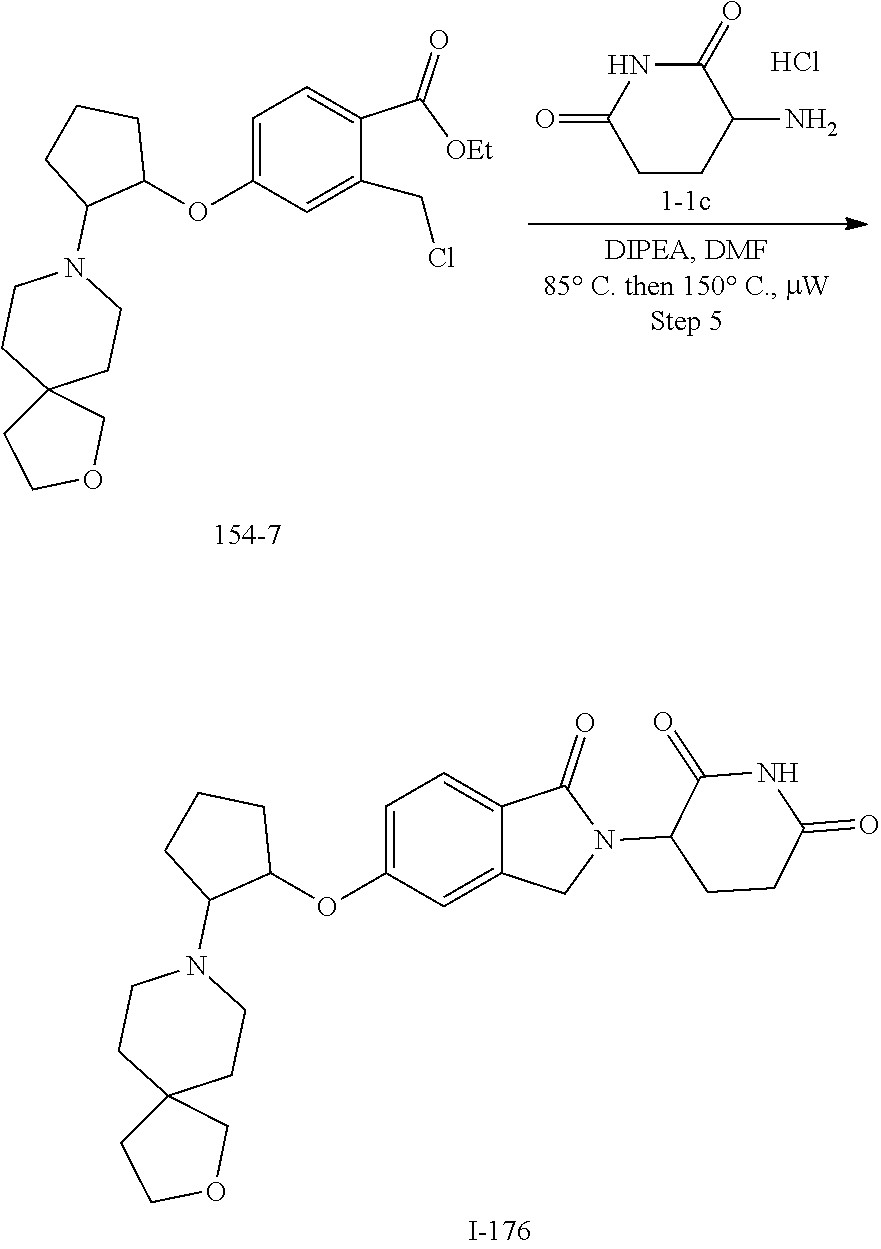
C1=C(OC2CCCC2N2CCC3(CC2)CCOC3)C=C(CCl)C(C([OEt])=O)=C1.C1CC(N)C(=O)NC1=O.Cl.C1=C(OC2CCCC2N2CCC3(CC2)CCOC3)C=C2C(=C1)C(=O)N(C1CCC(=O)NC1=O)C2
